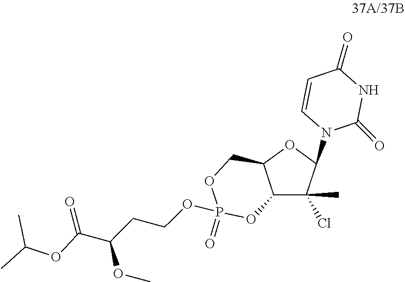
C1=CC(=O)NC(=O)N1C1OC2COP(OCCC(OC)C(OC(C)C)=O)(=O)OC2C1(Cl)C
